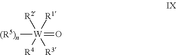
[W](=O)([(R5)n])([R2])([R1])([R4])[R3]
